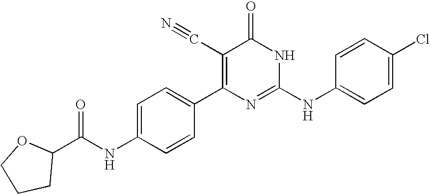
C1=CC(C2=C(C#N)C(=O)NC(NC3=CC=C(Cl)C=C3)=N2)=CC=C1NC(=O)C1CCCO1
